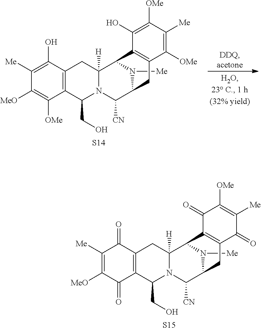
C1([Me])=C([MeO])C(=O)C2=C(C1=O)CC1([H])N(C2CO)C([CN])C2N([Me])C1C1=C(C2)C(=O)C([Me])=C([OMe])C1=O.[S15].C1([Me])=C(O)C2=C(C([OMe])=C1[MeO])C(CO)N1C([H])(C2)C2N([Me])C(C1[CN])CC1=C2C(O)=C([OMe])C([Me])=C1[OMe].[S14]
